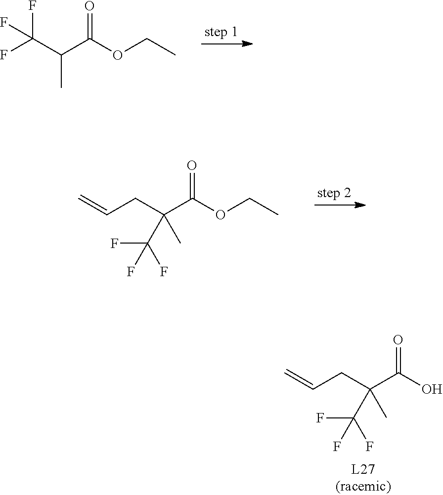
FC(C(C(OCC)=O)C)(F)F.C(CC(C(OCC)=O)(C)C(F)(F)F)=C.C(CC(C(O)=O)(C)C(F)(F)F)=C
